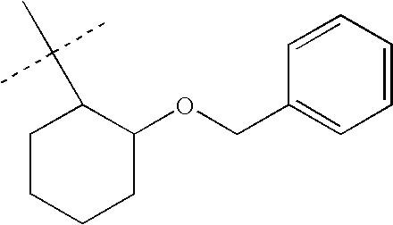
C1CCCC(OCC2=CC=CC=C2)C1C(C)(C)C
